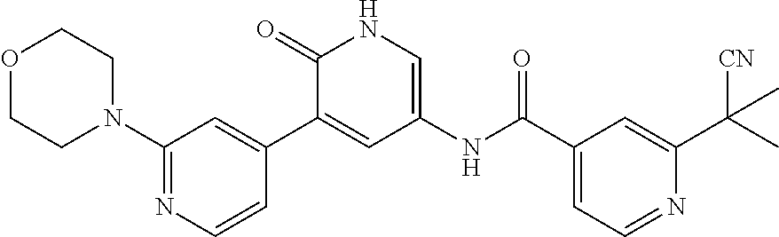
O1CCN(C2=NC=CC(C3=CC(NC(C4=CC=NC(C(C)([CN])C)=C4)=O)=CNC3=O)=C2)CC1
